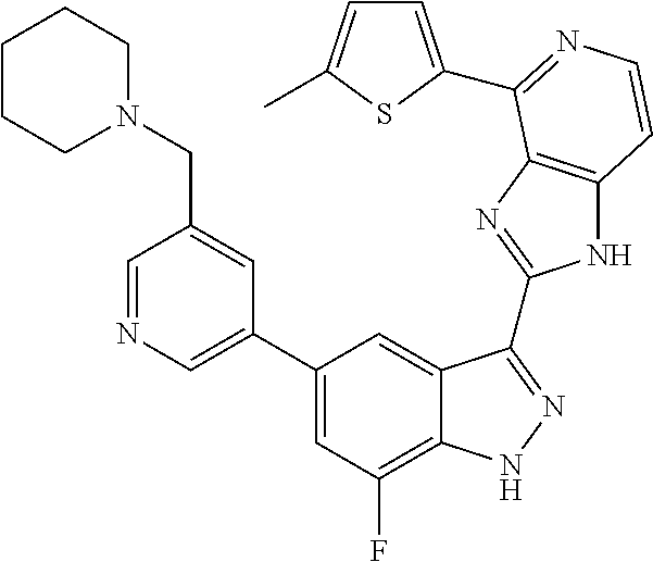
C1=C(C2=CC(F)=C3C(=C2)C(C2=NC4=C(N2)C=CN=C4C2=CC=C(C)S2)=NN3)C=C(CN2CCCCC2)C=N1
